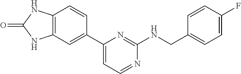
C12=C(C=CC(C3=CC=NC(NCC4=CC=C(F)C=C4)=N3)=C1)NC(=O)N2
